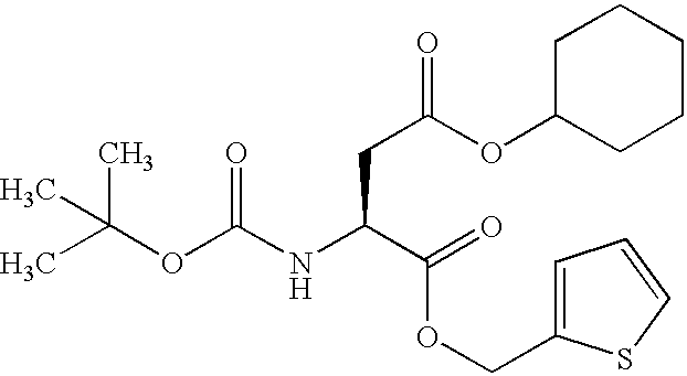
CC(OC(NC(C(OCC1=CC=CS1)=O)CC(OC1CCCCC1)=O)=O)(C)C
